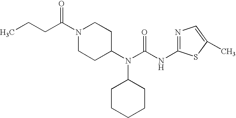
N1(C(CCC)=O)CCC(N(C2CCCCC2)C(NC2=NC=C(C)S2)=O)CC1
